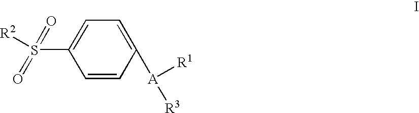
C1=CC([A]([R1])[R3])=CC=C1S([R2])(=O)=O
